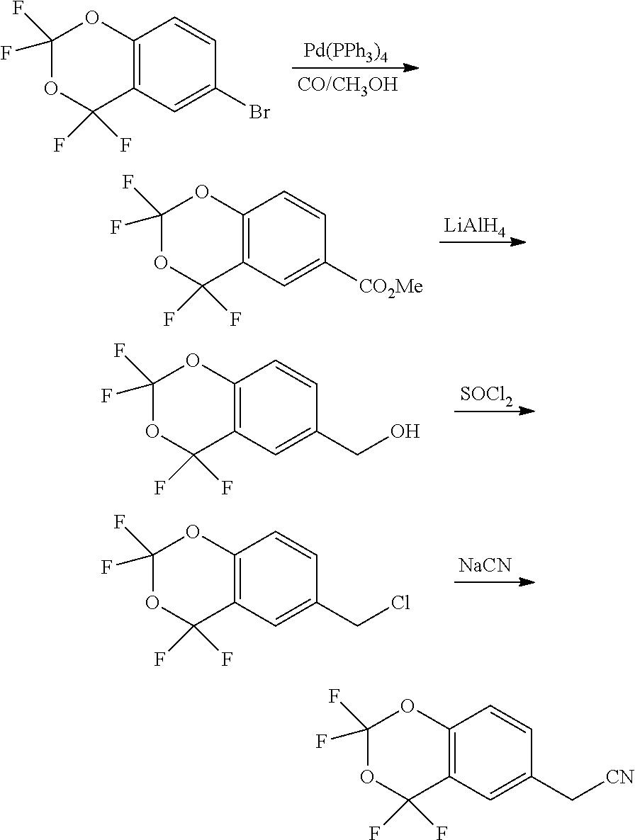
[Pd(PPh3)4].C12=C(C=C(Br)C=C1)C(F)(F)OC(F)(F)O2.[LiAlH4].C12=C(C=C([CO2Me])C=C1)C(F)(F)OC(F)(F)O2.[SOCl2].C12=C(C=C(CO)C=C1)C(F)(F)OC(F)(F)O2.[NaCN].C12=C(C=C(CCl)C=C1)C(F)(F)OC(F)(F)O2.C12=C(C=C(C[CN])C=C1)C(F)(F)OC(F)(F)O2
